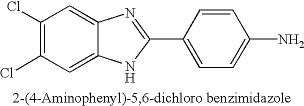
C1(Cl)=C(Cl)C=C2C(=C1)N=C(C1=CC=C(N)C=C1)N2
